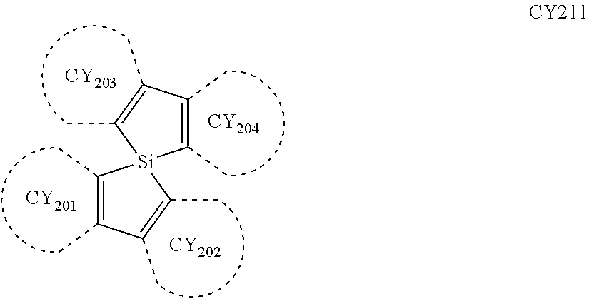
[CY201].[CY202].[CY204].[CY203].C1(C)=C(C)C(C)=C(C)[Si]12C(C)=C(C)C(C)=C2C
